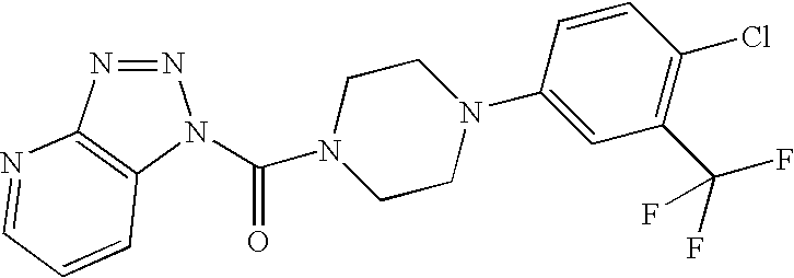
N1=NC2=C(N1C(N1CCN(C3=CC(C(F)(F)F)=C(Cl)C=C3)CC1)=O)C=CC=N2
